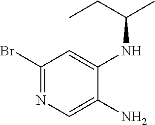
C1(Br)=NC=C(N)C(NC(C)CC)=C1
